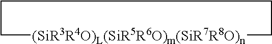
C1[(SiR3R4O)L(SiR5R6O)m(SiR7R8O)n]CCC1
